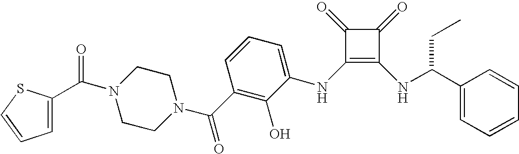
N1(C(C2=CC=CS2)=O)CCN(C(C2=C(O)C(NC3=C(NC(C4=CC=CC=C4)CC)C(=O)C3=O)=CC=C2)=O)CC1
